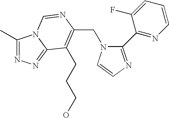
C(N1C(C2=NC=CC=C2F)=NC=C1)C1=C(CCCO)C2=NN=C(C)N2C=N1
